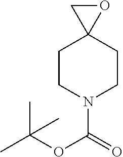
C1CN(C(=O)OC(C)(C)C)CCC12OC2
